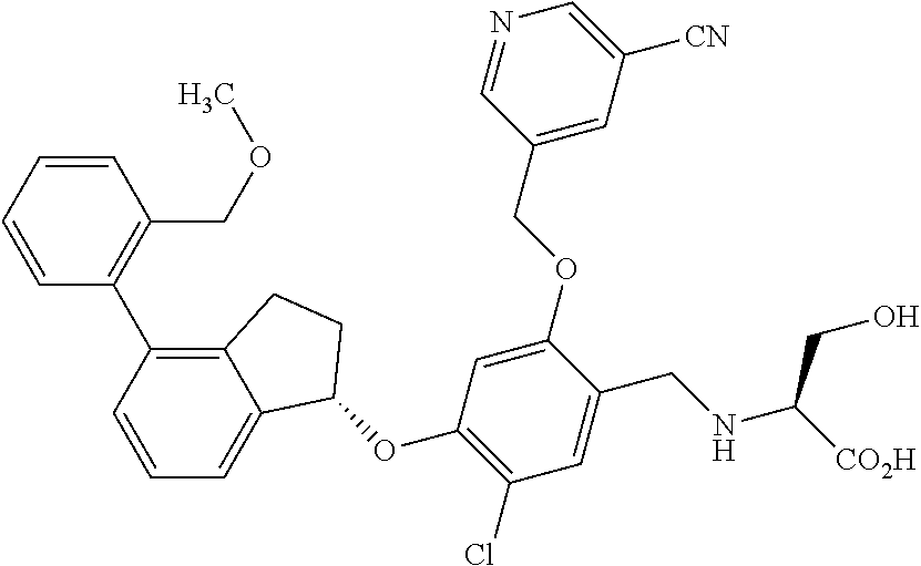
O(C1=C(Cl)C=C(CNC([CO2H])CO)C(OCC2=CC([CN])=CN=C2)=C1)C1C2=CC=CC(C3=C(COC)C=CC=C3)=C2CC1
